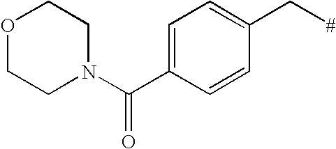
C1=C(C(N2CCOCC2)=O)C=CC(C[#])=C1
